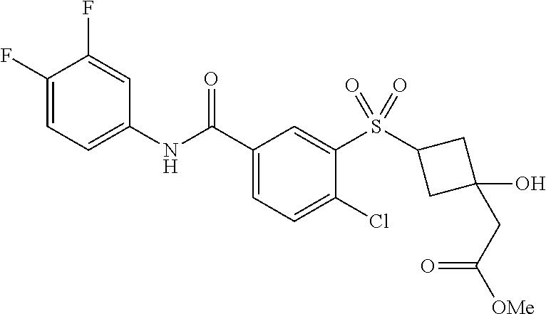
C1(F)=CC=C(NC(C2=CC=C(Cl)C(S(=O)(=O)C3CC(O)(CC([OMe])=O)C3)=C2)=O)C=C1F
